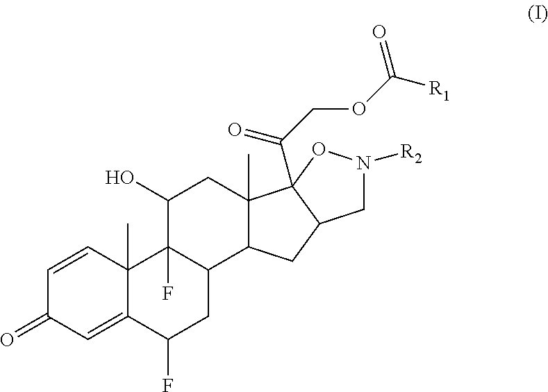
C12(C)C(=CC(=O)C=C1)C(F)CC1C2(F)C(O)CC2(C)C1CC1C2(C(=O)COC(=O)[R1])ON([R2])C1
